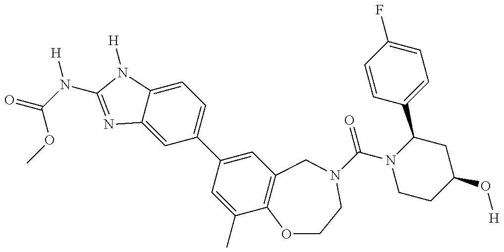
C1=C2C(=CC=C1C1=CC3=C(C(C)=C1)OCCN(C(=O)N1CCC(O[H])CC1C1=CC=C(F)C=C1)C3)N([H])C(N([H])C(OC)=O)=N2
